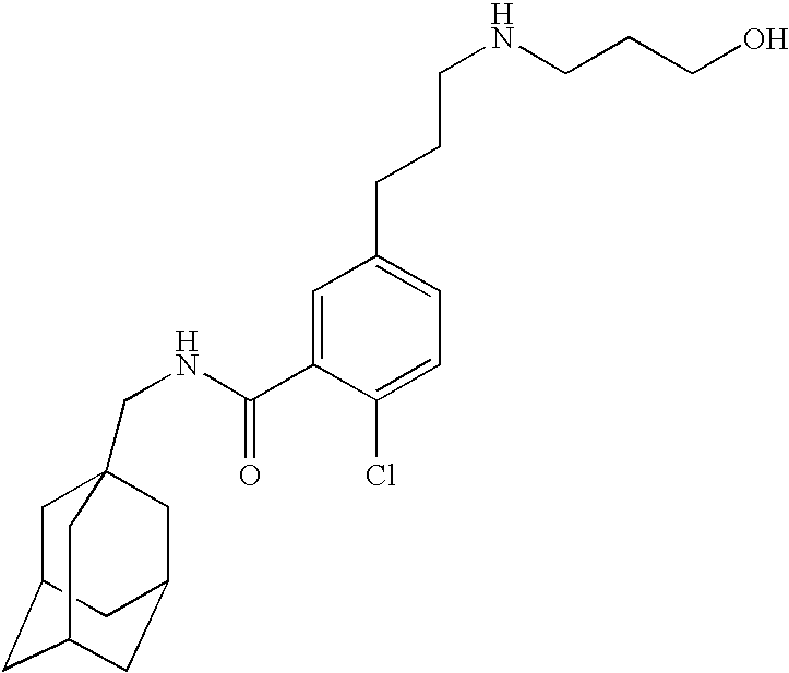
C1C2CC3CC(CC1(CNC(=O)C1=CC(CCCNCCCO)=CC=C1Cl)C3)C2
